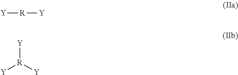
[Y][R][Y].[Y][R]([Y])[Y]
